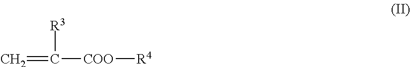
C=C([COO][R4])[R3]
